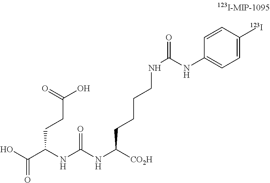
OC(C(NC(NC([CO2H])CCCCNC(NC1=CC=C([123I])C=C1)=O)=O)CCC(O)=O)=O
